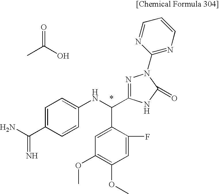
CC(O)=O.NC(C1=CC=C(NC(C2=CC(OC)=C(OC)C=C2F)C2=NN(C3=NC=CC=N3)C(=O)N2)C=C1)=N
